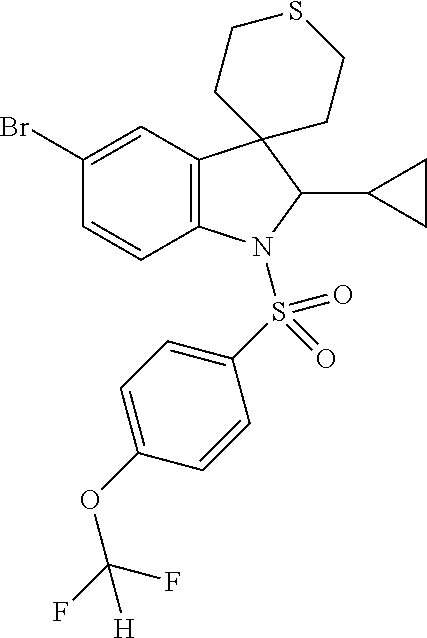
C12=C(C=C(Br)C=C1)C1(C(C3CC3)N2S(C2=CC=C(OC(F)(F)[H])C=C2)(=O)=O)CCSCC1
